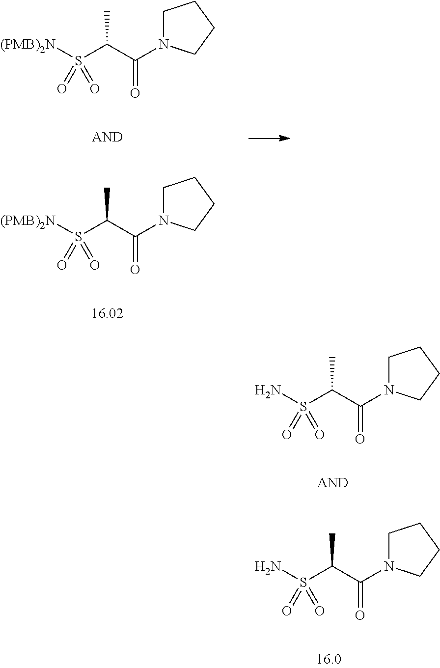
NS(C(C)C(N1CCCC1)=O)(=O)=O.NS(C(C)C(N1CCCC1)=O)(=O)=O.[(PMB)2N]S(C(C)C(N1CCCC1)=O)(=O)=O.[(PMB)2N]S(C(C)C(N1CCCC1)=O)(=O)=O
